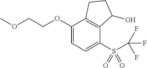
O(C1=CC=C(S(=O)(=O)C(F)(F)F)C2=C1CCC2O)CCOC
